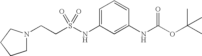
C(CS(NC1=CC=CC(NC(OC(C)(C)C)=O)=C1)(=O)=O)N1CCCC1
